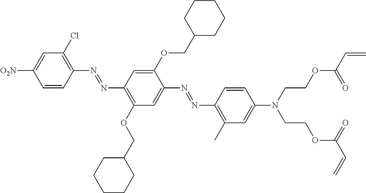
C1=CC(N=NC2=C(OCC3CCCCC3)C=C(N=NC3=C(C)C=C(N(CCOC(C=C)=O)CCOC(C=C)=O)C=C3)C(OCC3CCCCC3)=C2)=C(Cl)C=C1[O2N]
